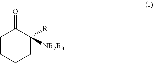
C1CCCC([R1])([NR2R3])C1=O
